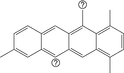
C12=C(C)C=CC(C)=C1C(C)=C1C(=C2)C=C2C(=C1)C=CC(C)=C2
